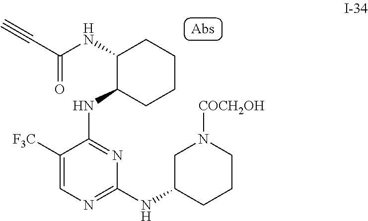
C1CCC(NC(C#C)=O)C(NC2=NC(NC3CN([COCH2OH])CCC3)=NC=C2[F3C])C1
